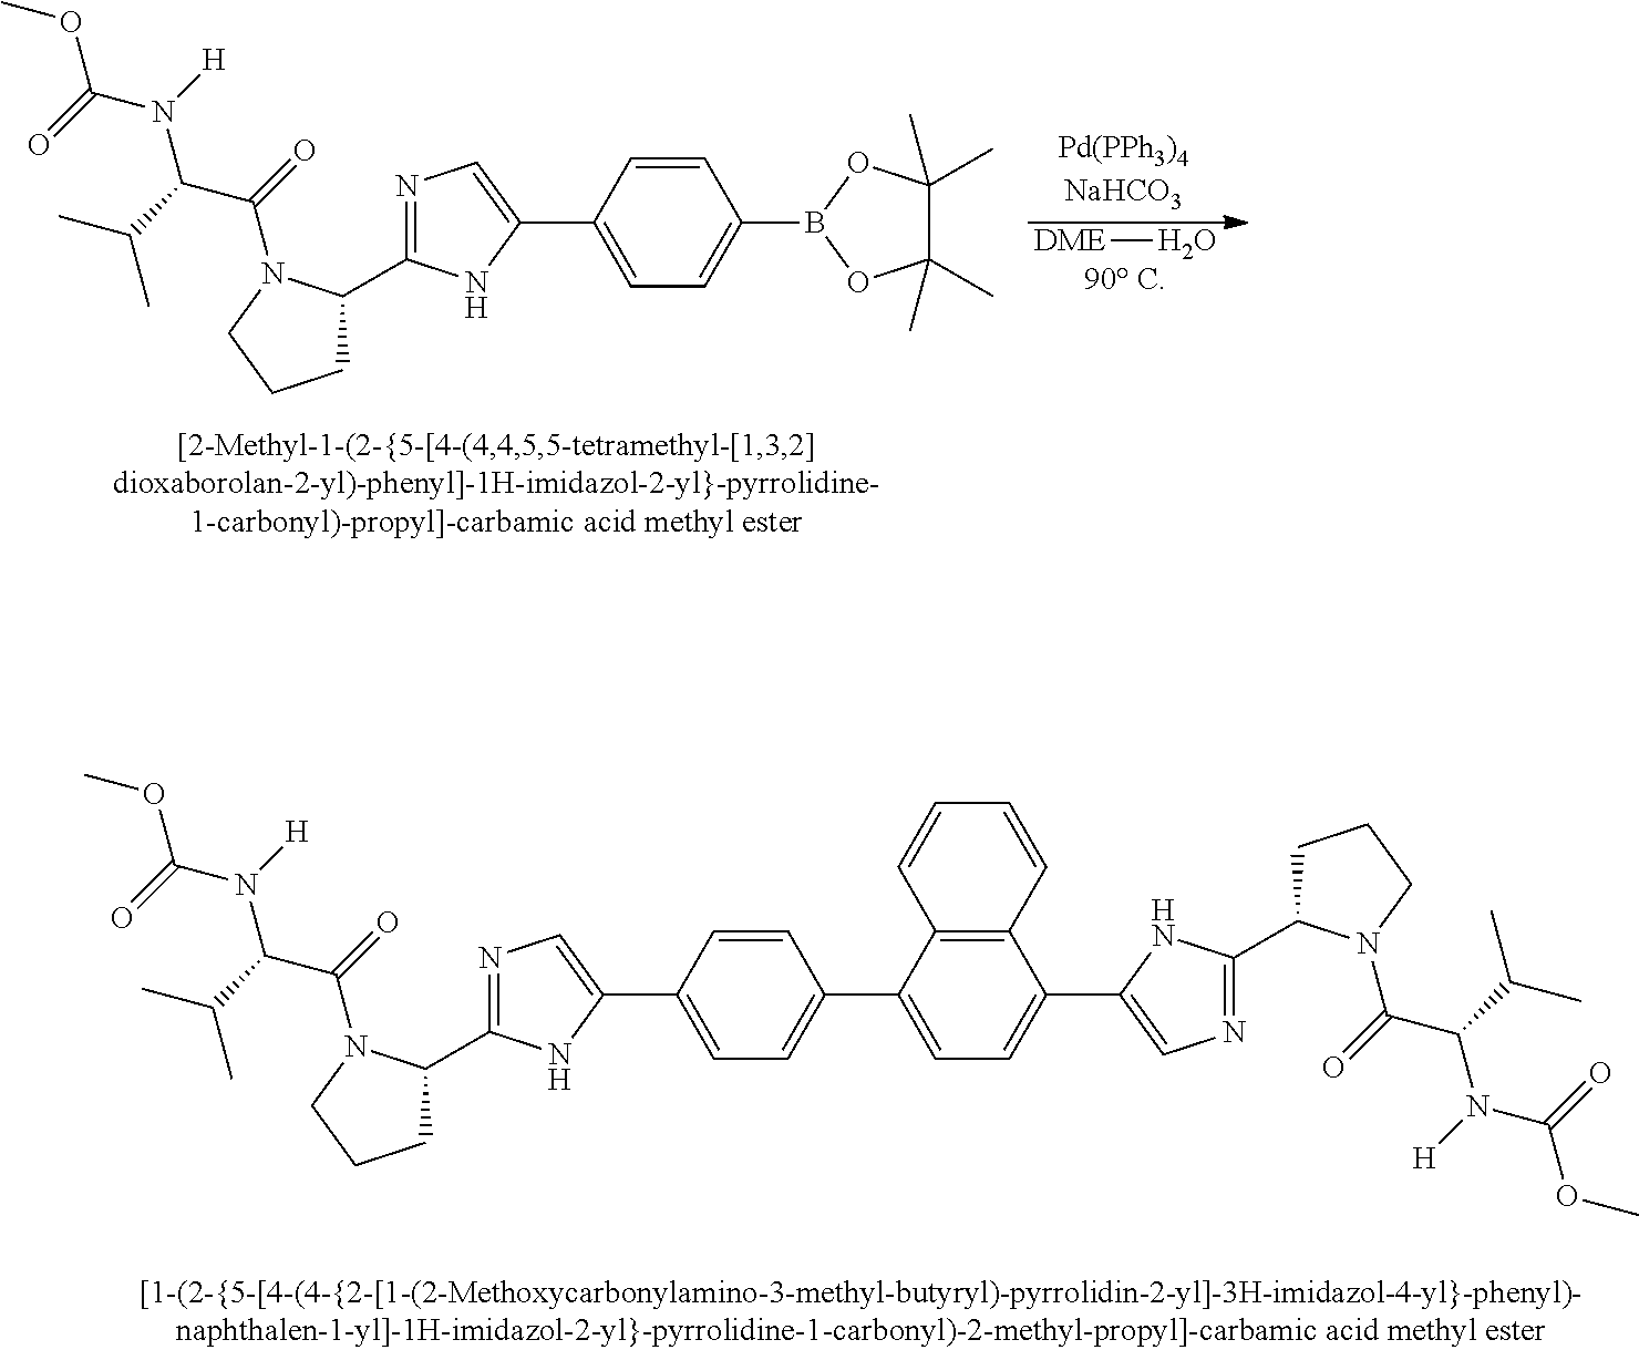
C(C(N(C(OC)=O)[H])C(C)C)(=O)N1CCCC1C1=NC=C(C2=CC=C(C3=CC=C(C4=CN=C(C5CCCN5C(C(N(C(OC)=O)[H])C(C)C)=O)N4)C=C3)C3=C2C=CC=C3)N1.C(C(N(C(OC)=O)[H])C(C)C)(=O)N1CCCC1C1=NC=C(C2=CC=C(B3OC(C)(C)C(C)(C)O3)C=C2)N1.[DME]O
